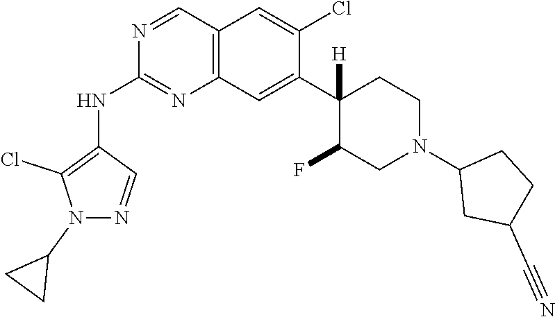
C12=C(C=C(C3([H])C(F)CN(C4CC(C#N)CC4)CC3)C(Cl)=C1)N=C(NC1=C(Cl)N(C3CC3)N=C1)N=C2
